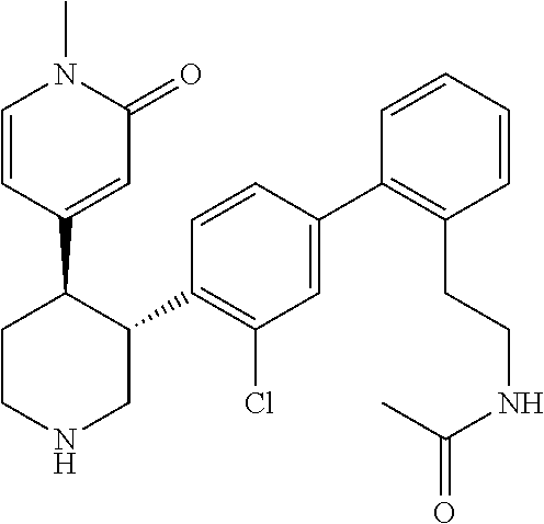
C1=CC(C2CCNCC2C2=C(Cl)C=C(C3=C(CCNC(C)=O)C=CC=C3)C=C2)=CC(=O)N1C
